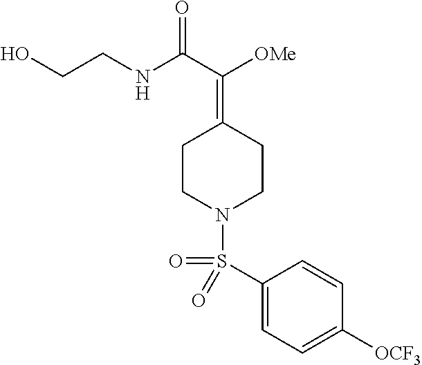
C1CN(S(=O)(C2=CC=C([OCF3])C=C2)=O)CCC1=C([OMe])C(NCCO)=O
